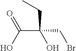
C(C(O)=O)(CC)(CBr)O
